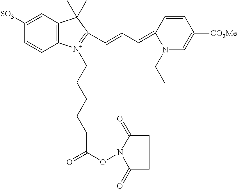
C1([SO3-])=CC2=C(C=C1)[N+](CCCCCC(ON1C(=O)CCC1=O)=O)=C(C=CC=C1C=CC([CO2Me])=CN1CC)C2(C)C
